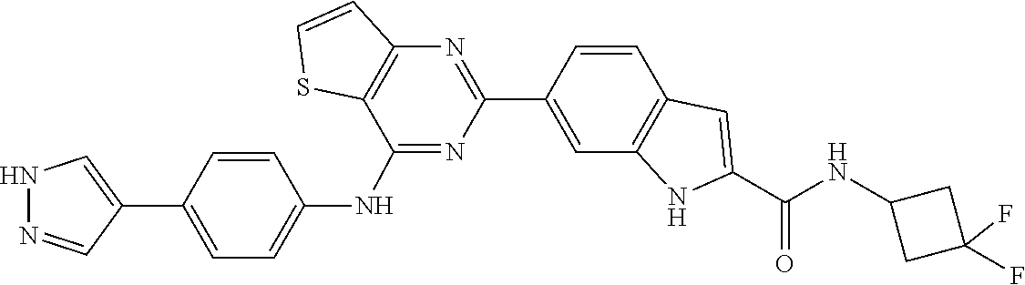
N(C(C1=CC2=C(N1)C=C(C1=NC3=C(C(NC4=CC=C(C5=CNN=C5)C=C4)=N1)SC=C3)C=C2)=O)C1CC(F)(F)C1
